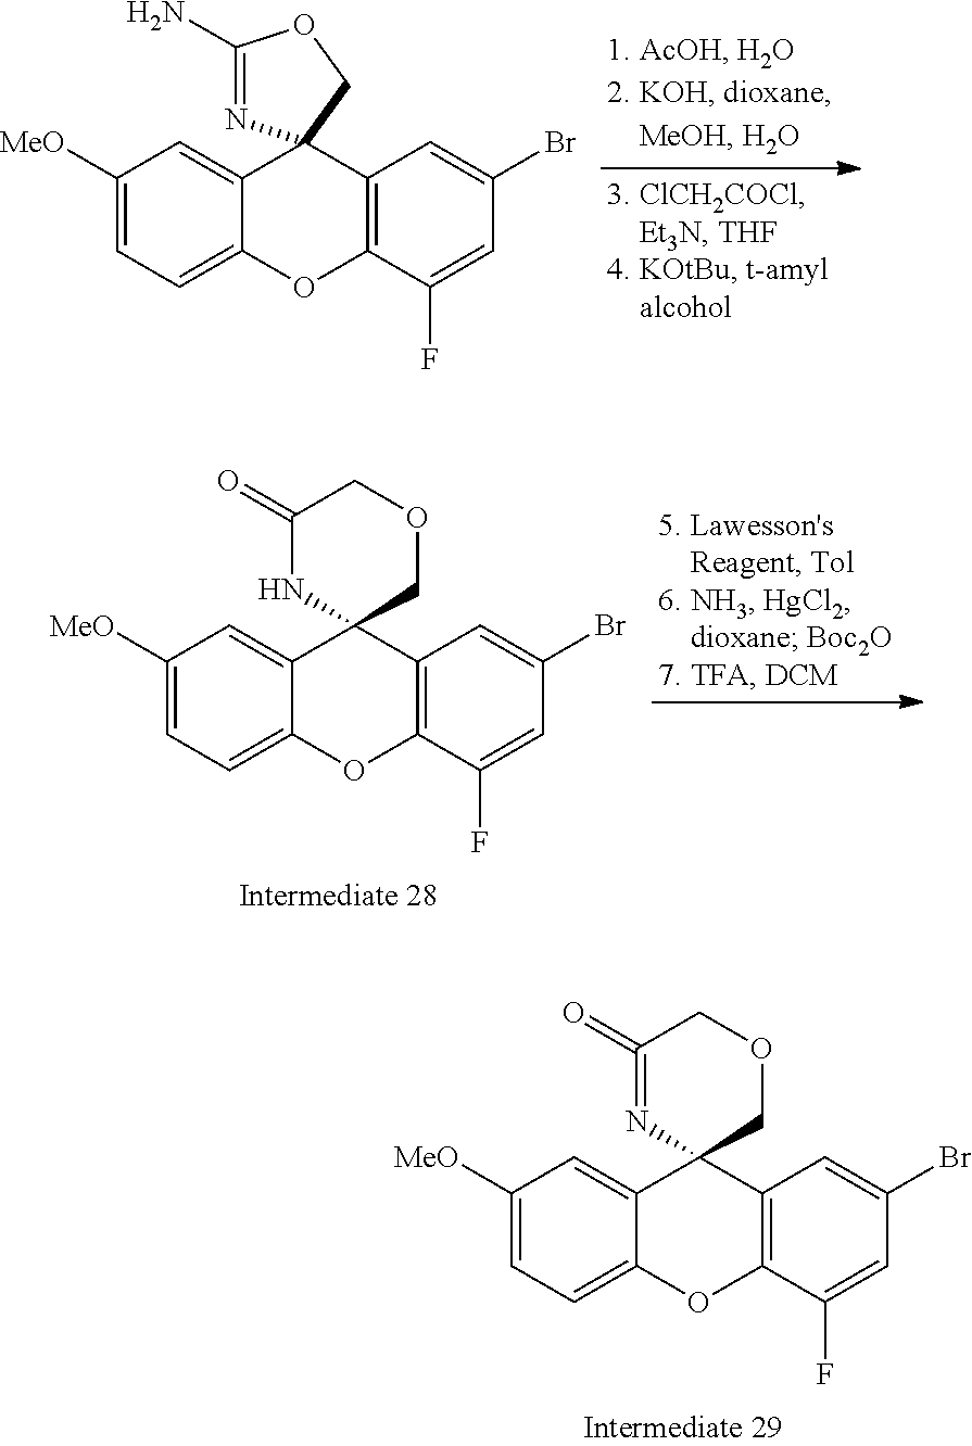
C1([MeO])=CC=C2C(=C1)C1(C3=C(O2)C(F)=CC(Br)=C3)N=C(N)OC1.C1([MeO])=CC=C2C(=C1)C1(C3=C(O2)C(F)=CC(Br)=C3)COCC(=O)N1.C1([MeO])=CC=C2C(=C1)C1(C3=C(O2)C(F)=CC(Br)=C3)COCC(=O)=N1
